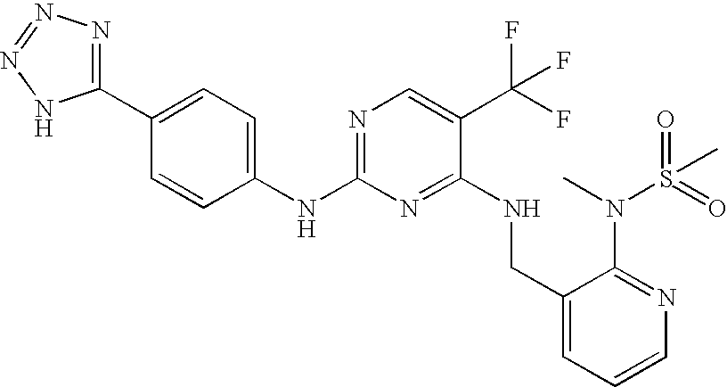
C1(NC2=CC=C(C3=NN=NN3)C=C2)=NC=C(C(F)(F)F)C(NCC2=CC=CN=C2N(C)S(C)(=O)=O)=N1
